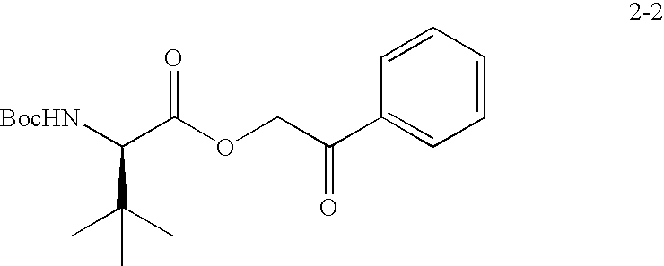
[BocHN]C(C(OCC(C1=CC=CC=C1)=O)=O)C(C)(C)C
